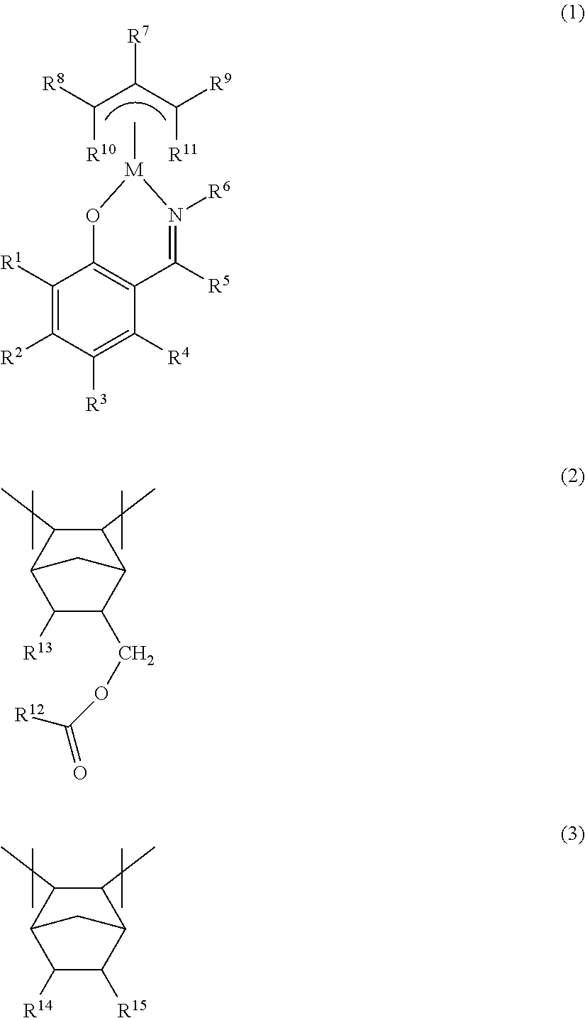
C([R10])(C(C([R11])[R9])[R7])[R8].C1([R1])=C([R2])C([R3])=C([R4])C2=C1O[M](C)N([R6])=C2[R5].C1(COC([R12])=O)C2C(C)C(C)C(C1[R13])C2.C1([R15])C2C(C)C(C)C(C1[R14])C2
